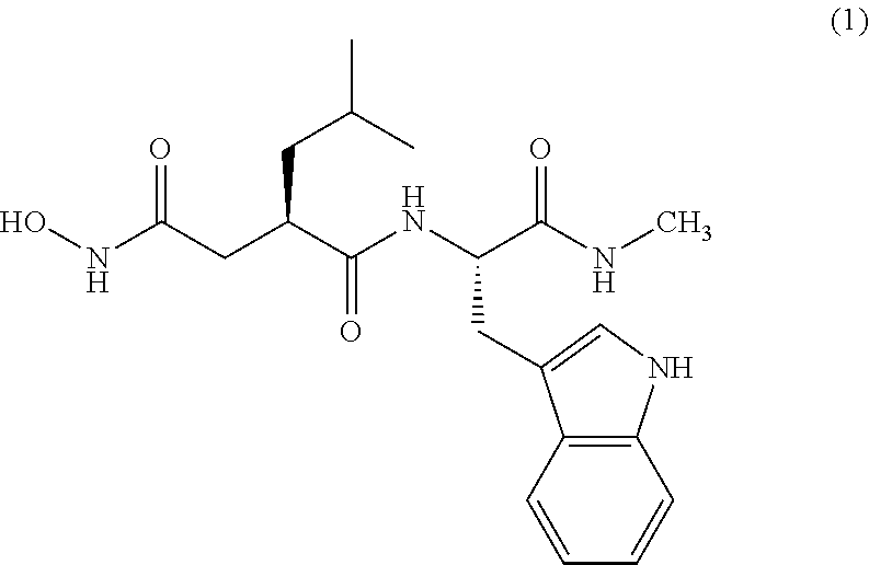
C1=CC2=C(C=C1)NC=C2CC(C(NC)=O)NC(C(CC(C)C)CC(NO)=O)=O
